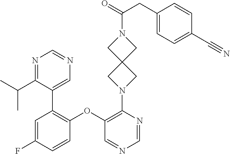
C1=C(F)C=CC(OC2=C(N3CC4(C3)CN(C(=O)CC3=CC=C(C#N)C=C3)C4)N=CN=C2)=C1C1=CN=CN=C1C(C)C
